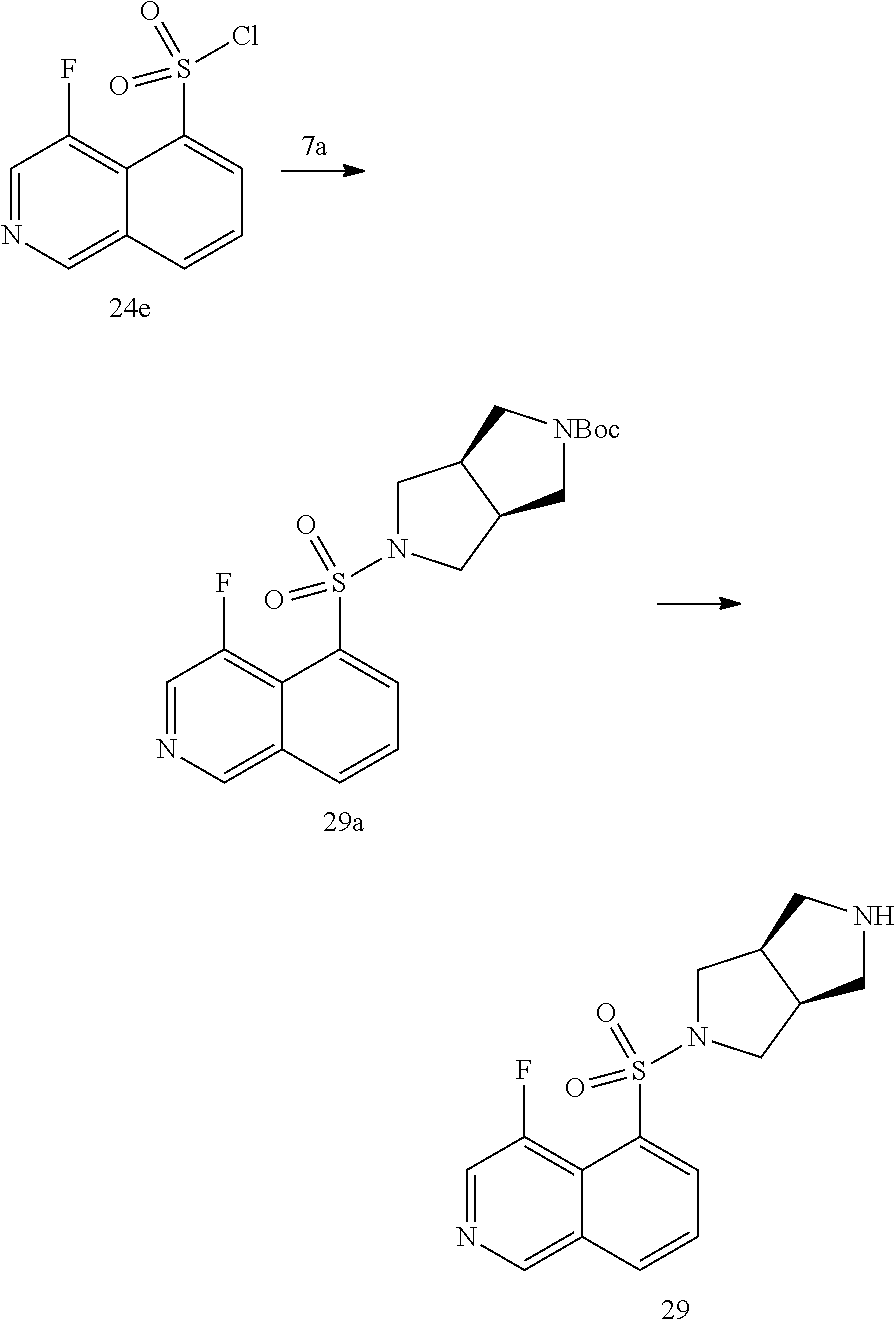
C1=NC=C2C(=C1F)C(S(Cl)(=O)=O)=CC=C2.C1=NC=C2C(=C1F)C(S(=O)(=O)N1CC3C(C1)C[NBoc]C3)=CC=C2.C1=NC=C2C(=C1F)C(S(=O)(=O)N1CC3C(C1)CNC3)=CC=C2
